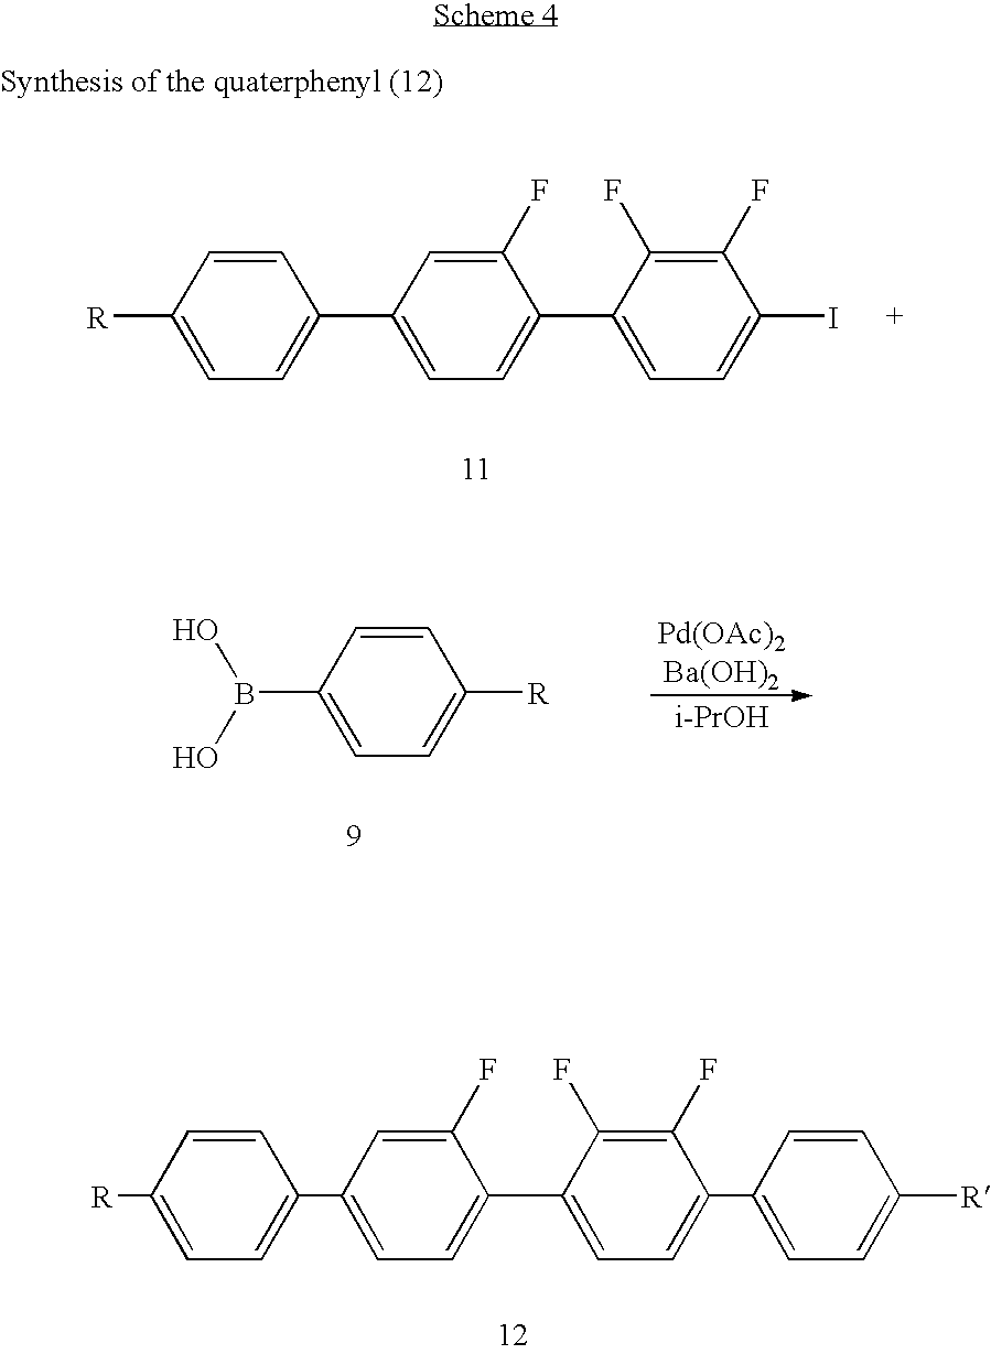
C1(C2=CC=C([R])C=C2)=CC=C(C2=CC=C(I)C(F)=C2F)C(F)=C1.C1(C2=CC=C([R])C=C2)=CC=C(C2=CC=C(C3=CC=C([R])C=C3)C(F)=C2F)C(F)=C1.C1(B(O)O)=CC=C([R])C=C1.[i-PrOH]
